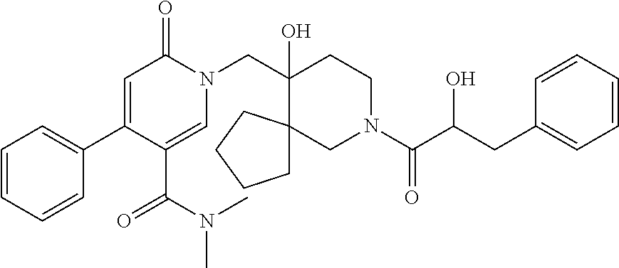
C1=CC=CC(C2=CC(=O)N(CC3(O)C4(CN(C(C(O)CC5=CC=CC=C5)=O)CC3)CCCC4)C=C2C(=O)N(C)C)=C1
